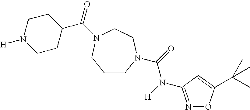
C1CN(C(=O)N([H])C2=NOC(C(C)(C)C)=C2)CCN(C(=O)C2CCN([H])CC2)C1
